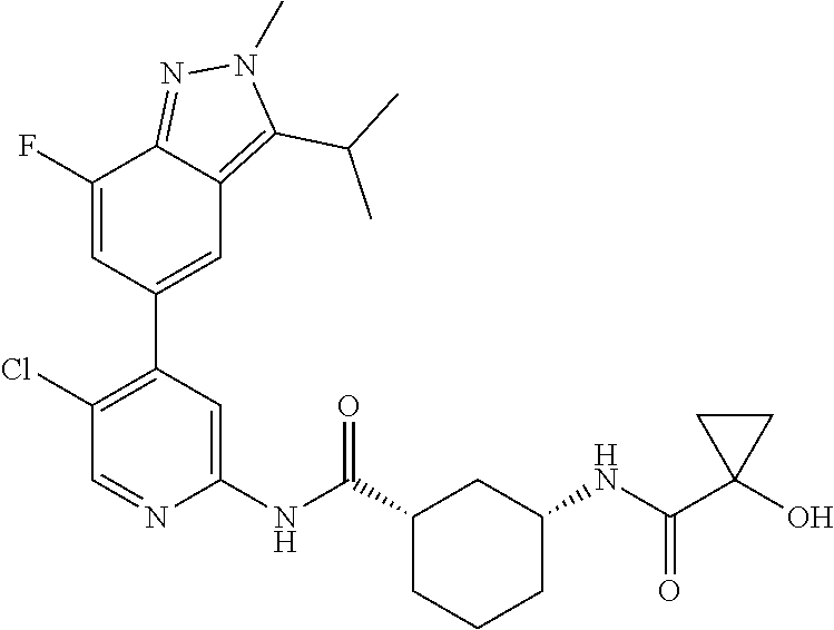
C1(Cl)=C(C2=CC3=C(C(C)C)N(C)N=C3C(F)=C2)C=C(NC(C2CCCC(NC(C3(O)CC3)=O)C2)=O)N=C1
